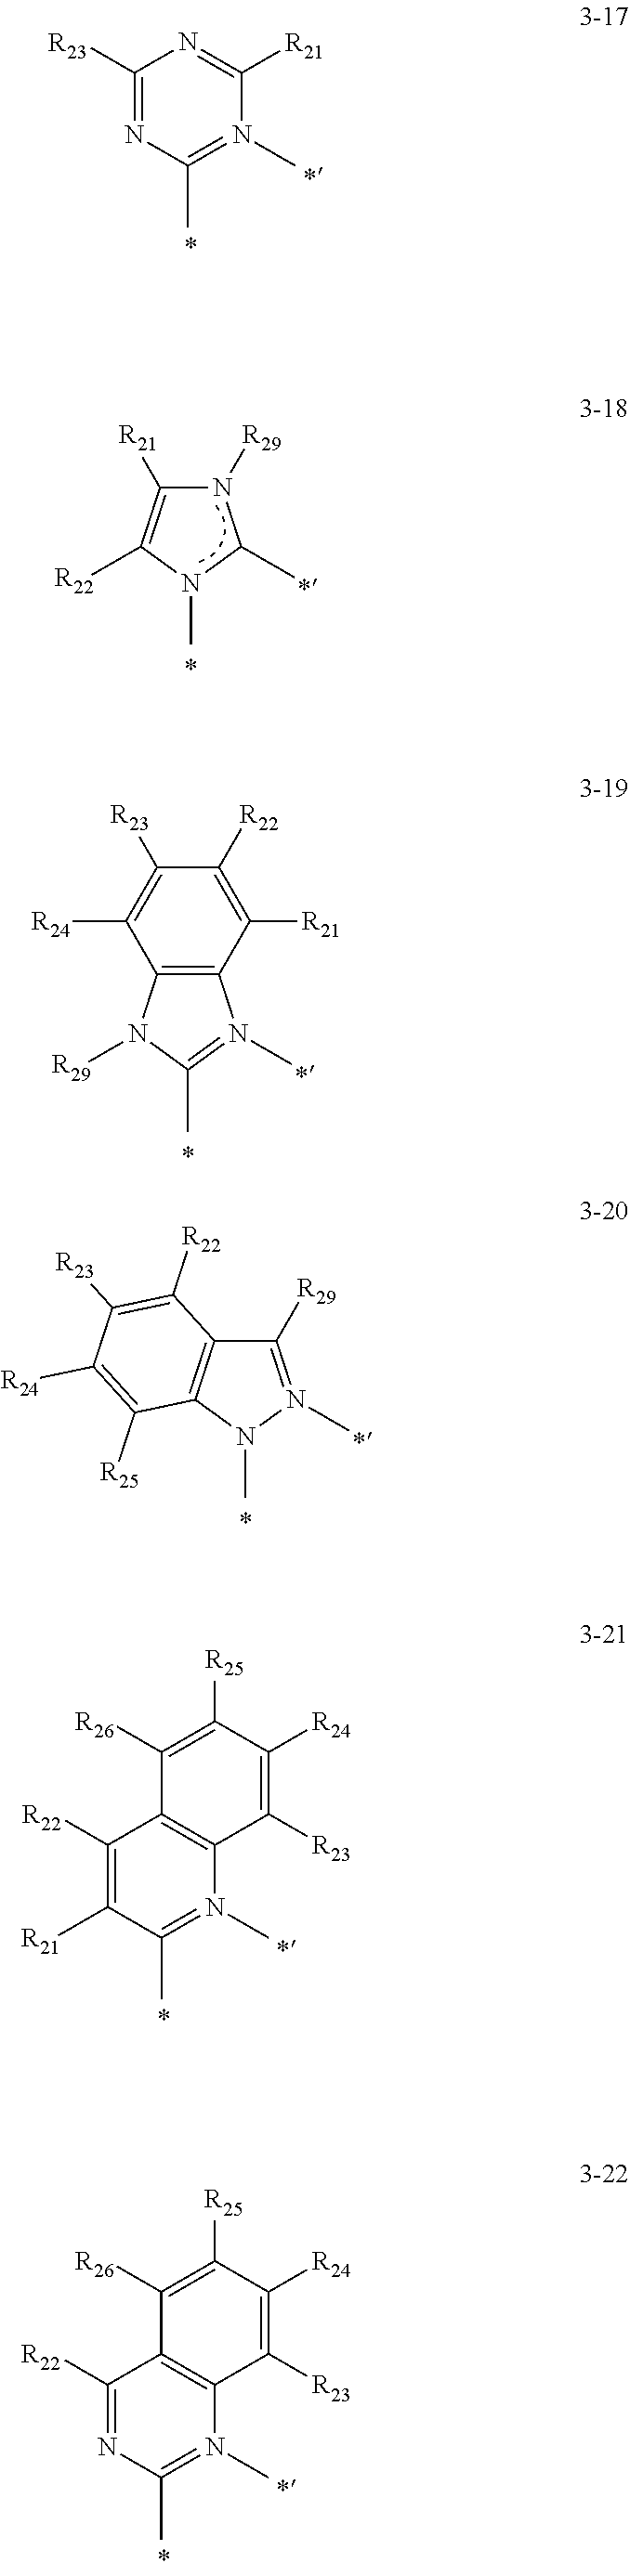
C12=C(N([R29])C(C)=N1C)C([R24])=C([R23])C([R22])=C2[R21].C1([R29])=N(C)N(C)C2=C1C([R22])=C([R23])C([R24])=C2[R25].C1([R23])=NC(C)=N(C)C([R21])=N1.N1([R29])C([R21])=C([R22])N(C)C1C.C1([R22])=C([R21])C(C)=N(C)C2=C1C([R26])=C([R25])C([R24])=C2[R23].C1([R22])=NC(C)=N(C)C2=C1C([R26])=C([R25])C([R24])=C2[R23]
